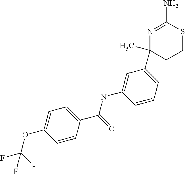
N1=C(N)SCCC1(C1=CC=CC(NC(C2=CC=C(OC(F)(F)F)C=C2)=O)=C1)C
